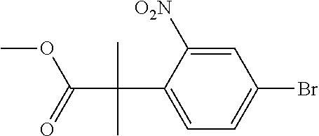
C1(C(C(=O)OC)(C)C)=CC=C(Br)C=C1[O2N]
